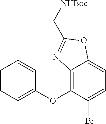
C12=C(OC3=CC=CC=C3)C(Br)=CC=C1OC(C[NHBoc])=N2
